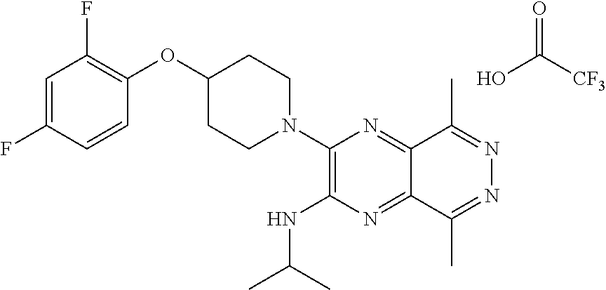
OC([CF3])=O.C1=C(F)C=CC(OC2CCN(C3=C(NC(C)C)N=C4C(=N3)C(C)=NN=C4C)CC2)=C1F
